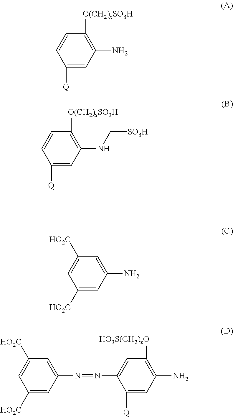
C1([Q])=CC(N)=C([O(CH2)xSO3H])C=C1.C1([Q])=CC(NC[SO3H])=C([O(CH2)xSO3H])C=C1.C1([HO2C])=CC(N)=CC([HO2C])=C1.C1([HO2C])=CC(N=NC2=CC([HO3S(CH2)xO])=C(N)C=C2[Q])=CC([HO2C])=C1
